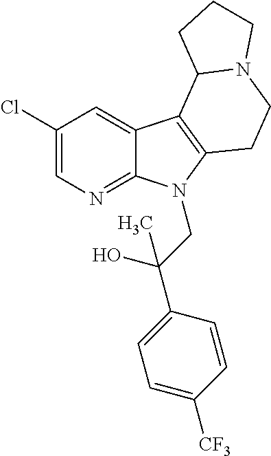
C1(Cl)=CN=C2C(=C1)C1=C(N2CC(C2=CC=C([CF3])C=C2)(O)C)CCN2C1CCC2
